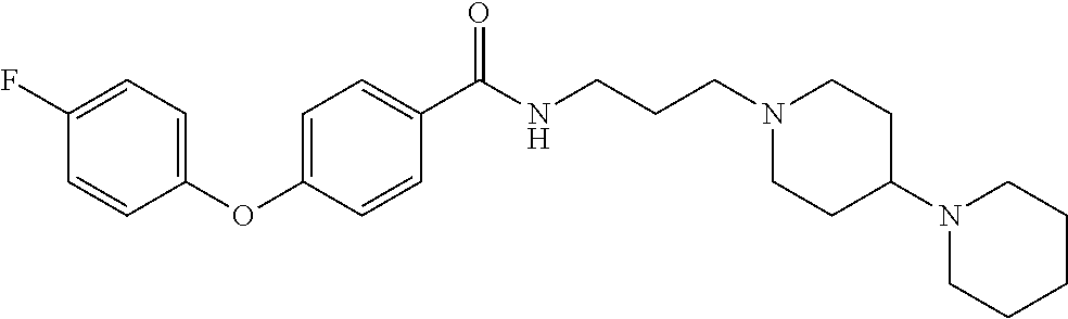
C1(C(NCCCN2CCC(N3CCCCC3)CC2)=O)=CC=C(OC2=CC=C(F)C=C2)C=C1
